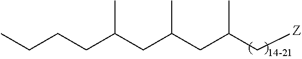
CCCCC(CC(CC(C[Z])C)C)C
